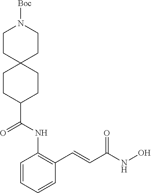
C1=CC=CC(C=CC(NO)=O)=C1NC(C1CCC2(CC1)CCN([Boc])CC2)=O
